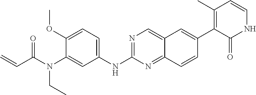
C1(OC)=CC=C(NC2=NC=C3C(=N2)C=CC(C2=C(C)C=CNC2=O)=C3)C=C1N(C(C=C)=O)CC
